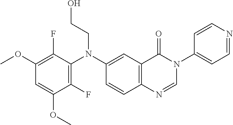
C1(OC)=C(F)C(N(C2=CC3=C(C=C2)N=CN(C2=CC=NC=C2)C3=O)CCO)=C(F)C(OC)=C1
